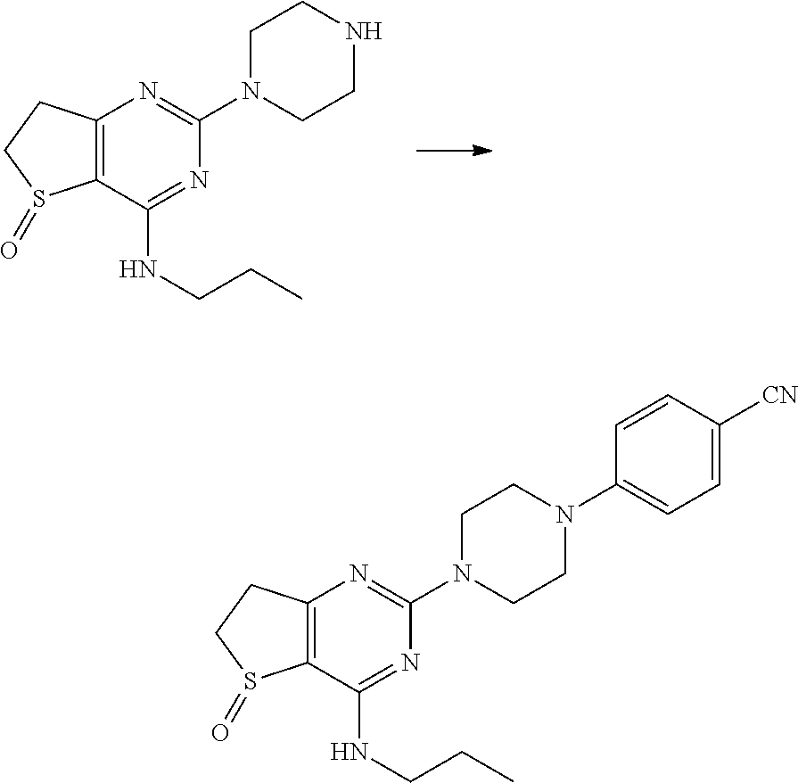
C12=C(C(NCCC)=NC(N3CCNCC3)=N1)S(=O)CC2.C12=C(C(NCCC)=NC(N3CCN(C4=CC=C([CN])C=C4)CC3)=N1)S(=O)CC2
